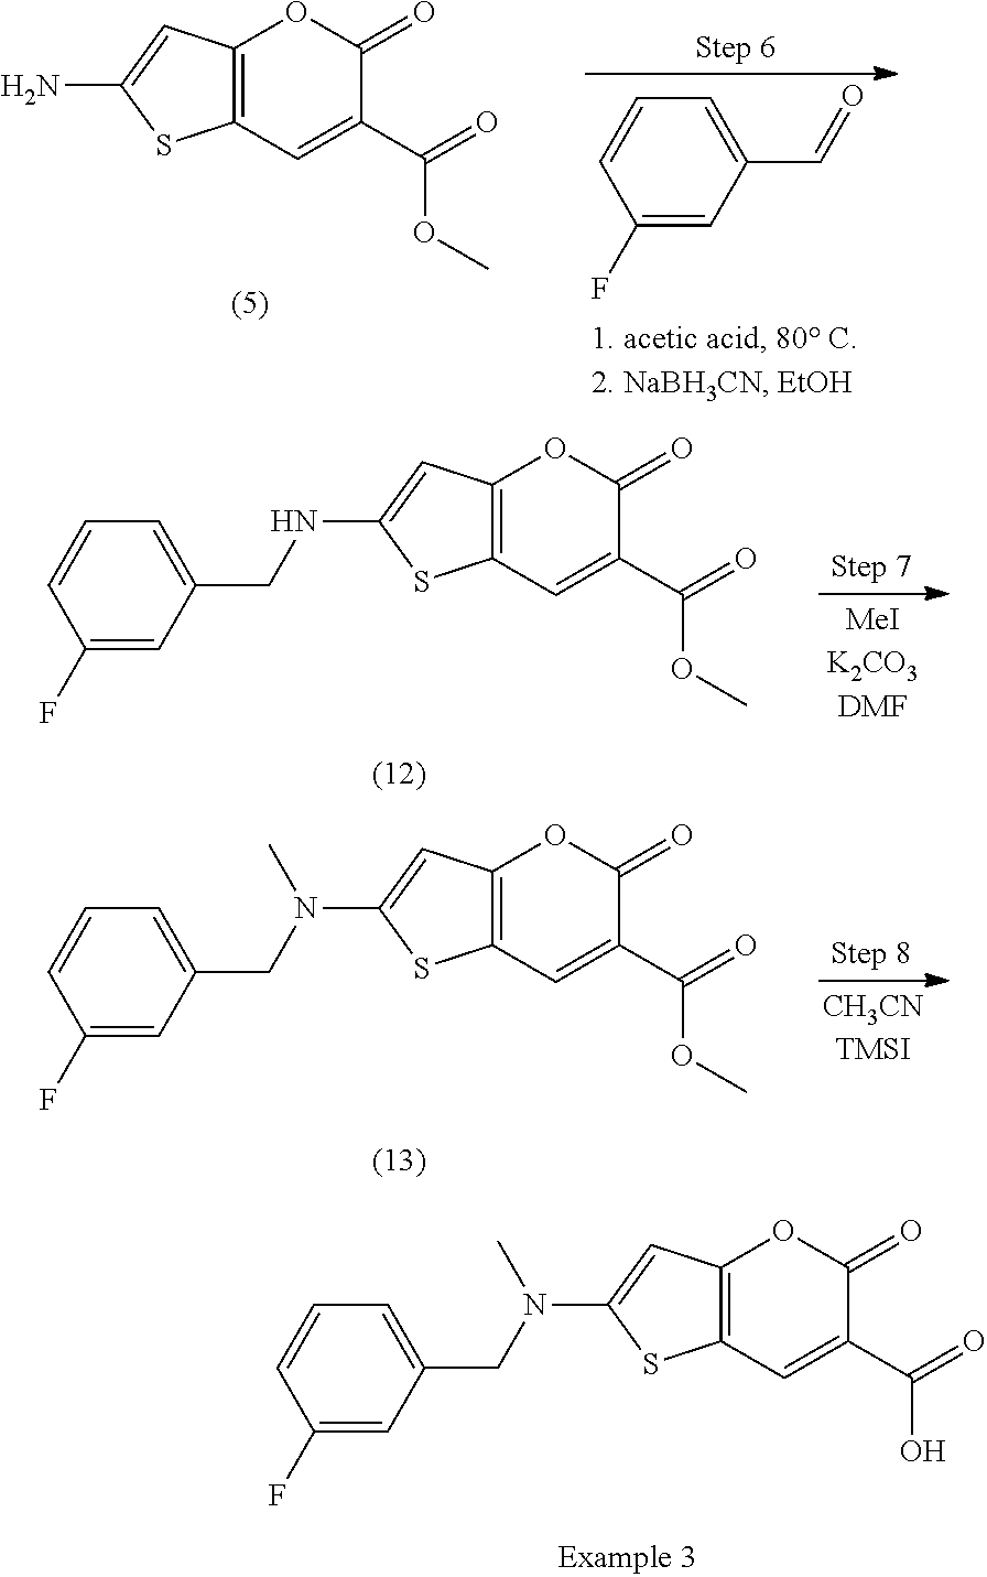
C12=C(C=C(C(=O)O)C(=O)O1)SC(N(CC1=CC=CC(F)=C1)C)=C2.C1(F)=CC(C=O)=CC=C1.C12=C(C=C(C(=O)OC)C(=O)O1)SC(N)=C2.C12=C(C=C(C(=O)OC)C(=O)O1)SC(NCC1=CC=CC(F)=C1)=C2.C12=C(C=C(C(=O)OC)C(=O)O1)SC(N(CC1=CC=CC(F)=C1)C)=C2
